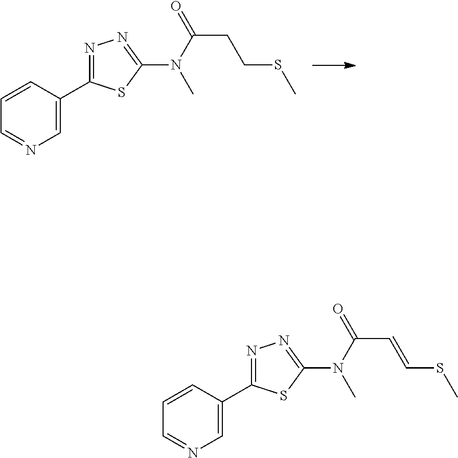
C1=CC=NC=C1C1=NN=C(N(C(=O)CCSC)C)S1.C1=CC=NC=C1C1=NN=C(N(C(=O)C=CSC)C)S1
